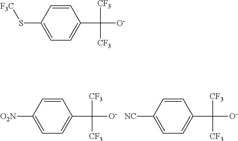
C1=CC([O2N])=CC=C1C([CF3])([CF3])[O-].C1=CC([NC])=CC=C1C([CF3])([CF3])[O-].C1=CC(S[F3C])=CC=C1C([CF3])([CF3])[O-]
